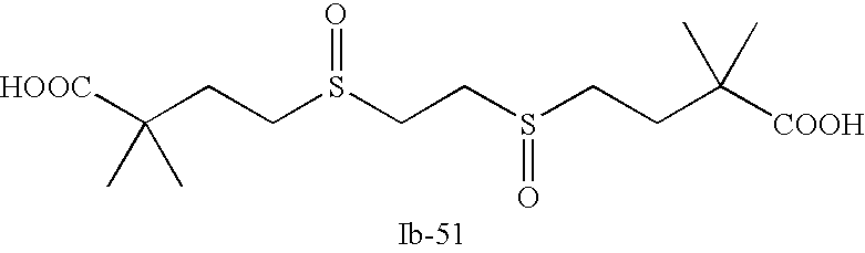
[HOOC]C(CCS(CCS(CCC([COOH])(C)C)=O)=O)(C)C
